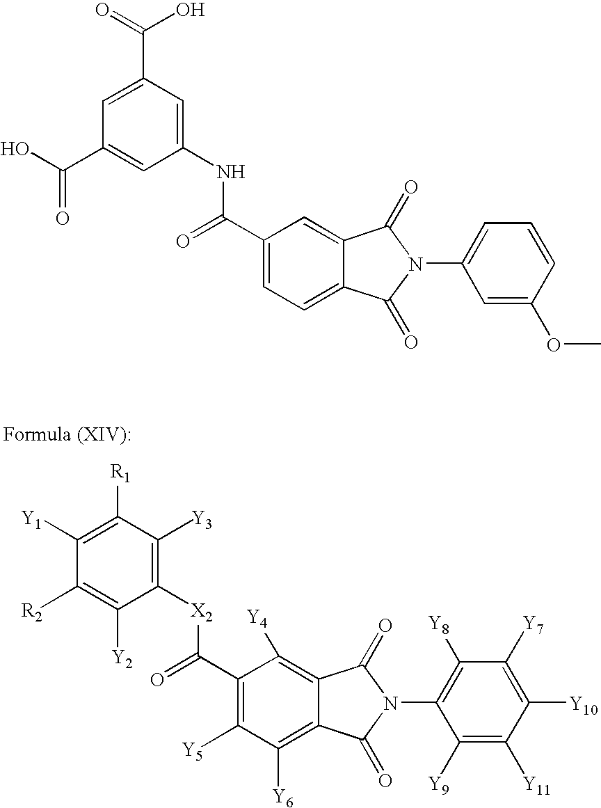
C1([Y1])=C([R1])C([Y3])=C([X2]C(C2=C([Y5])C([Y6])=C3C(=C2[Y4])C(=O)N(C2=C([Y8])C([Y7])=C([Y10])C([Y11])=C2[Y9])C3=O)=O)C([Y2])=C1[R2].C1=C(C(=O)O)C=C(NC(C2=CC=C3C(=C2)C(=O)N(C2=CC=CC(OC)=C2)C3=O)=O)C=C1C(O)=O
